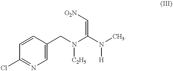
C1=CC(Cl)=NC=C1CN([C2H5])C(=C[O2N])N(C)[H]
